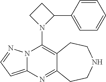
N12C(=CC=N1)N=C1C(=C2N2C(C3=CC=CC=C3)CC2)CCNCC1
